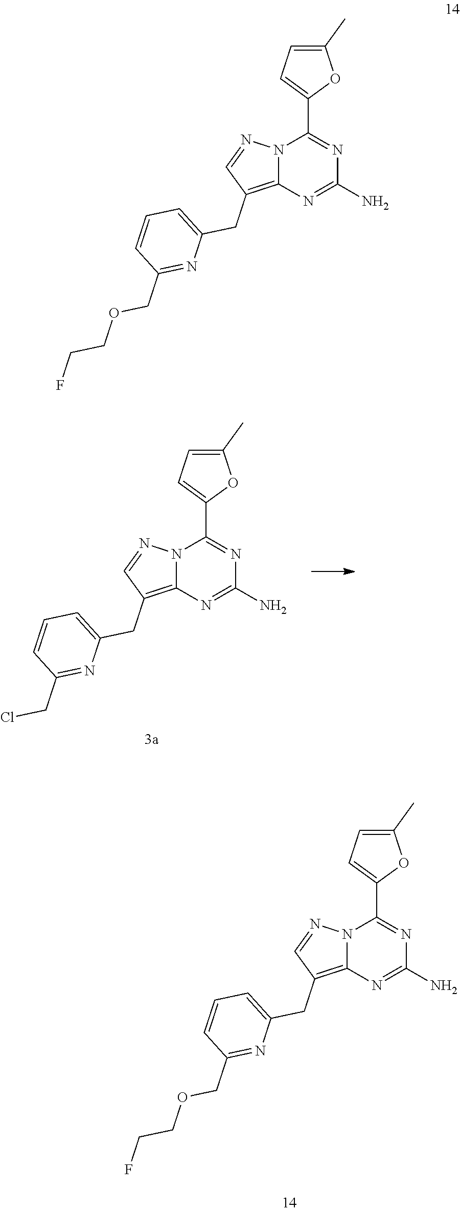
N12C(=C(CC3=CC=CC(CCl)=N3)C=N1)N=C(N)N=C2C1=CC=C(C)O1.N12C(=C(CC3=CC=CC(COCCF)=N3)C=N1)N=C(N)N=C2C1=CC=C(C)O1.N12C(=C(CC3=CC=CC(COCCF)=N3)C=N1)N=C(N)N=C2C1=CC=C(C)O1
